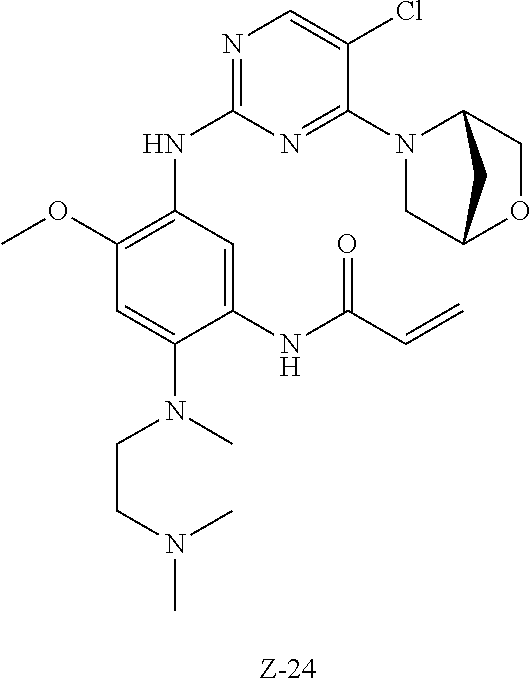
N1(C2=NC(NC3=C(OC)C=C(N(CCN(C)C)C)C(NC(C=C)=O)=C3)=NC=C2Cl)CC2OCC1C2
